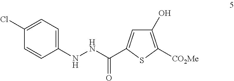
C1(O)=C([CO2Me])SC(C(NNC2=CC=C(Cl)C=C2)=O)=C1
